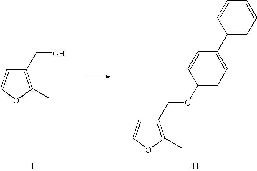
C1(CO)=C(C)OC=C1.C1(COC2=CC=C(C3=CC=CC=C3)C=C2)=C(C)OC=C1
